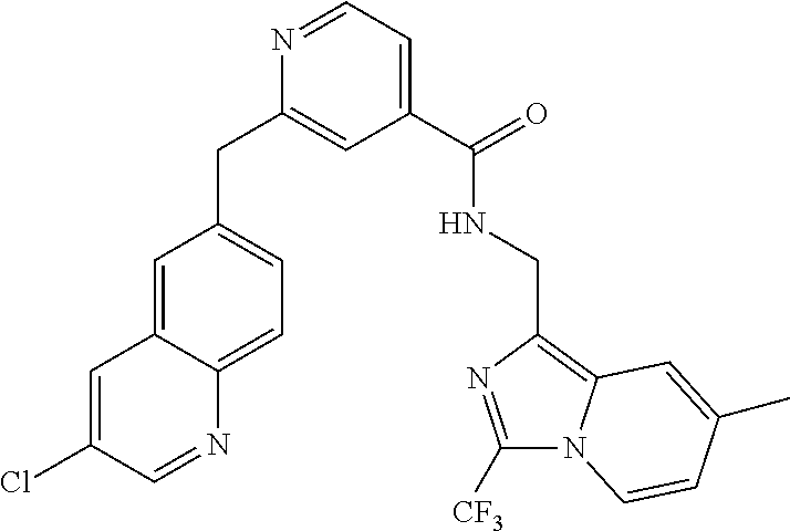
C1=NC(CC2=CC=C3C(=C2)C=C(Cl)C=N3)=CC(C(NCC2=C3N(C([CF3])=N2)C=CC(C)=C3)=O)=C1
